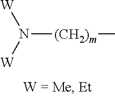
N([(CH2)m]C)([W])[W]
